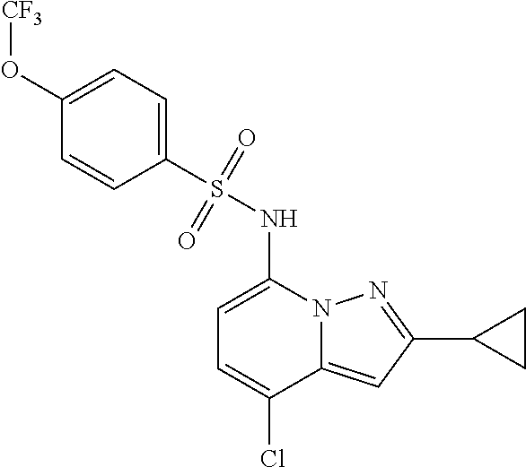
C1=C(NS(C2=CC=C(O[CF3])C=C2)(=O)=O)N2C(=CC(C3CC3)=N2)C(Cl)=C1
